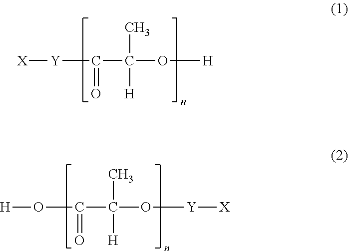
C(C(O[H])([H])C)([Y][X])=O.C(C(O[Y][X])([H])C)(O[H])=O
